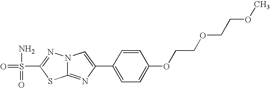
N12C(=NC(C3=CC=C(OCCOCCOC)C=C3)=C1)SC(S(=O)(N)=O)=N2
